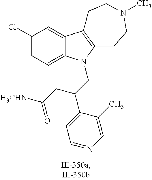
C1(Cl)=CC=C2C(=C1)C1=C(CCN(C)CC1)N2CC(C1=CC=NC=C1C)CC([H3CHN])=O
